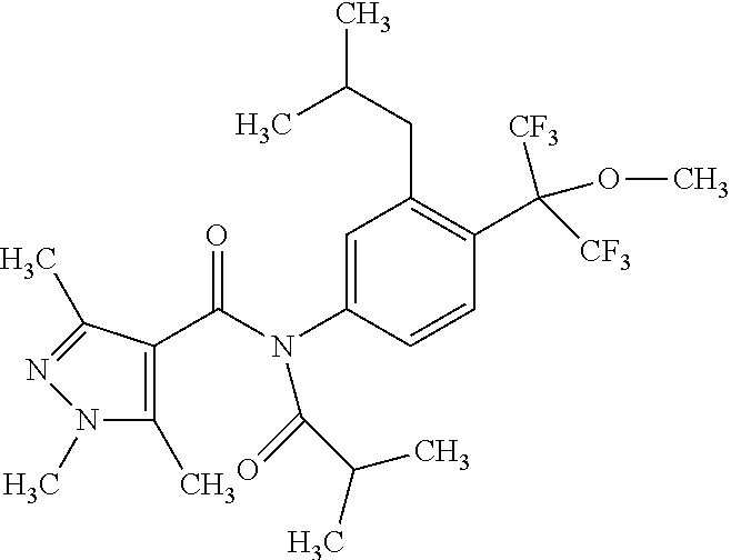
C1=C(N(C(=O)C(C)C)C(=O)C2=C(C)N(C)N=C2C)C=CC(C([CF3])(OC)[CF3])=C1CC(C)C
